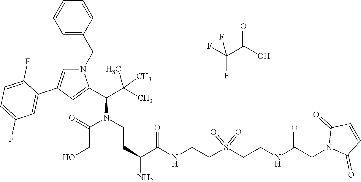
N1(CC2=CC=CC=C2)C=C(C2=CC(F)=CC=C2F)C=C1C(C(C)(C)C)N(CCC(C(NCCS(CCNC(CN1C(=O)C=CC1=O)=O)(=O)=O)=O)N)C(=O)CO.FC(C(O)=O)(F)F
